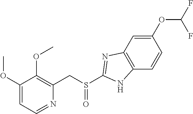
C1(OC)=CC=NC(CS(=O)C2=NC3=C(C=CC(OC(F)F)=C3)N2)=C1OC
